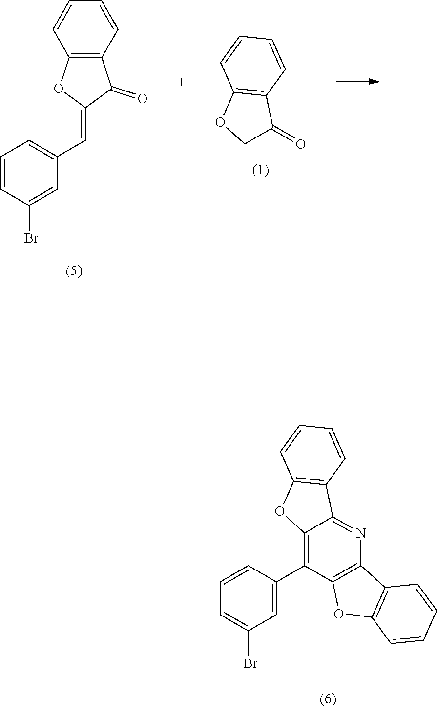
C1OC2=C(C1=O)C=CC=C2.C1=CC=C(C=C2OC3=C(C2=O)C=CC=C3)C=C1Br.O1C2=C(C3=C1C(C1=CC(Br)=CC=C1)=C1OC4=C(C1=N3)C=CC=C4)C=CC=C2
